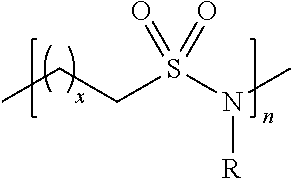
CCCS(N(C)[R])(=O)=O
